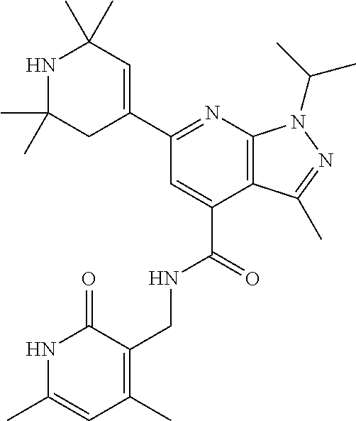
N1=C(C2=CC(C)(C)NC(C)(C)C2)C=C(C(=O)NCC2=C(C)C=C(C)NC2=O)C2=C1N(C(C)C)N=C2C
